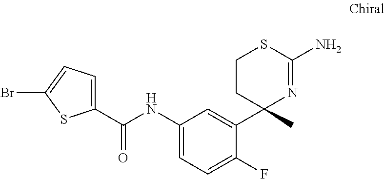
C1=C(C(NC2=CC=C(F)C(C3(C)N=C(N)SCC3)=C2)=O)SC(Br)=C1
